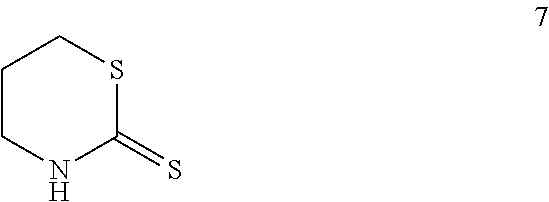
C1CNC(=S)SC1
